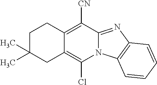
C1C(C)(C)CC2=C(Cl)N3C(=NC4=C3C=CC=C4)C([CN])=C2C1
